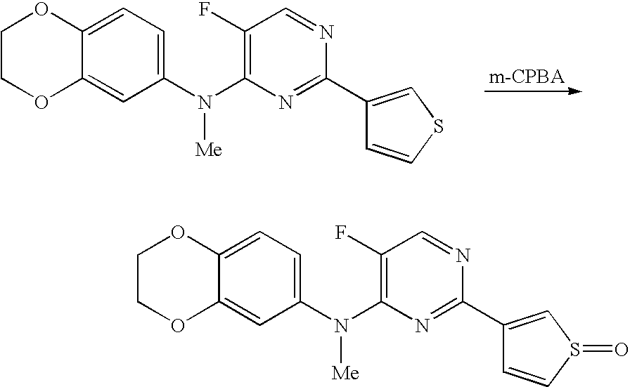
C1COC2=CC(N(C3=C(F)C=NC(C4=CSC=C4)=N3)[Me])=CC=C2O1.C1COC2=CC(N(C3=C(F)C=NC(C4=CS(=O)C=C4)=N3)[Me])=CC=C2O1
